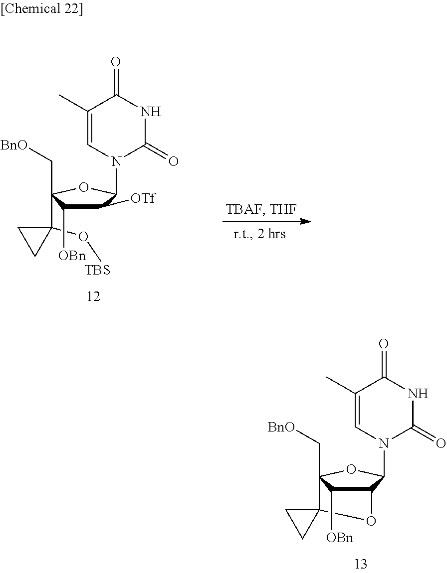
C12(C3(C[BnO])C([OBn])C(C(N4C(=O)NC(=O)C(C)=C4)O3)O1)CC2.C1([OTf])C(N2C(=O)NC(=O)C(C)=C2)OC(C[BnO])(C2(O[TBS])CC2)C1[OBn]
